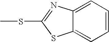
C1=CC=C2C(=C1)SC(SC)=N2
